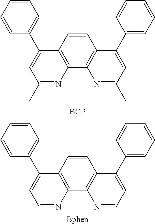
C1=C(C2=CC(C)=NC3=C2C=CC2=C3N=C(C)C=C2C2=CC=CC=C2)C=CC=C1.[BCP].C1=C(C2=CC=NC3=C2C=CC2=C3N=CC=C2C2=CC=CC=C2)C=CC=C1.[Bphen]
